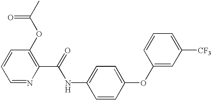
N(C1=CC=C(OC2=CC([CF3])=CC=C2)C=C1)C(C1=C(OC(C)=O)C=CC=N1)=O
